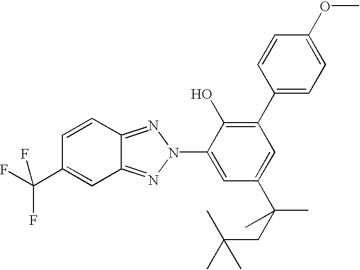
C1=CC2=NN(C3=CC(C(CC(C)(C)C)(C)C)=CC(C4=CC=C(OC)C=C4)=C3O)N=C2C=C1C(F)(F)F
